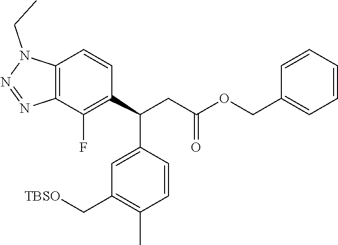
C12=C(C(F)=C(C(CC(OCC3=CC=CC=C3)=O)C3=CC(C[TBSO])=C(C)C=C3)C=C1)N=NN2CC
